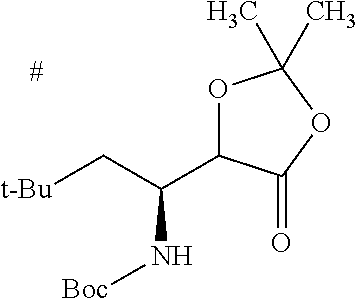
O1C(C(C[t-Bu])N[Boc])C(=O)OC1(C)C
